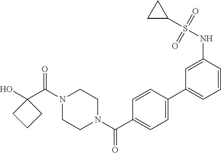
OC1(C(N2CCN(C(=O)C3=CC=C(C4=CC=CC(NS(C5CC5)(=O)=O)=C4)C=C3)CC2)=O)CCC1
